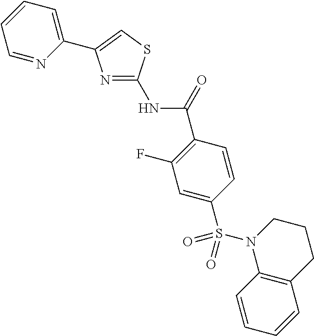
N1=C(NC(=O)C2=C(F)C=C(S(N3C4=C(CCC3)C=CC=C4)(=O)=O)C=C2)SC=C1C1=CC=CC=N1
